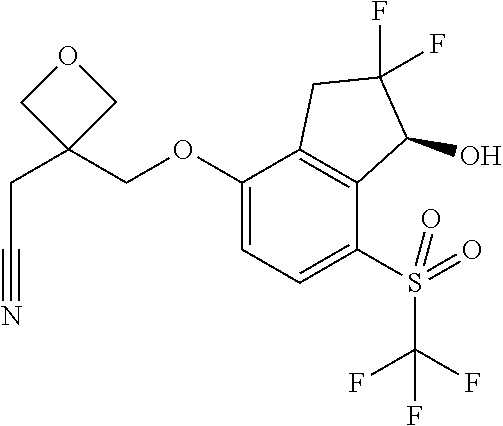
C1(OCC2(CC#N)COC2)=CC=C(S(=O)(C(F)(F)F)=O)C2=C1CC(F)(F)C2O
